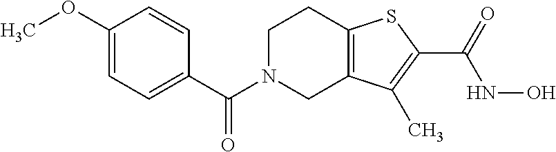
C1N(C(C2=CC=C(OC)C=C2)=O)CC2=C(C1)SC(C(=O)NO)=C2C
